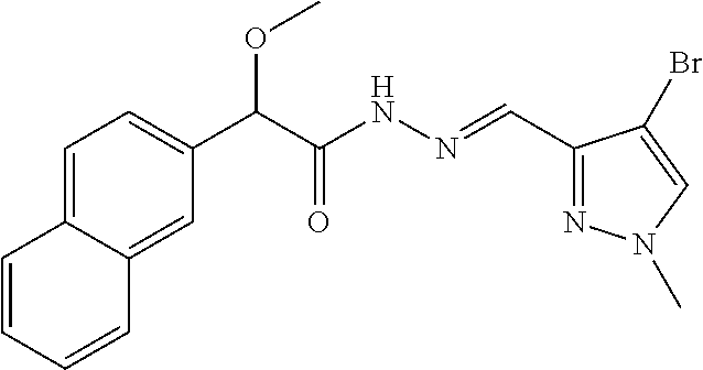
C(C(NN=CC1=NN(C)C=C1Br)=O)(OC)C1=CC=C2C(=C1)C=CC=C2
